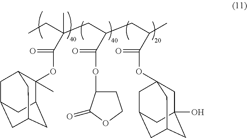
CCC(CC(CC(C)C(OC12CC3(O)CC(CC(C1)C3)C2)=O)C(OC1CCOC1=O)=O)(C)C(OC1(C)C2CC3CC(CC1C3)C2)=O
